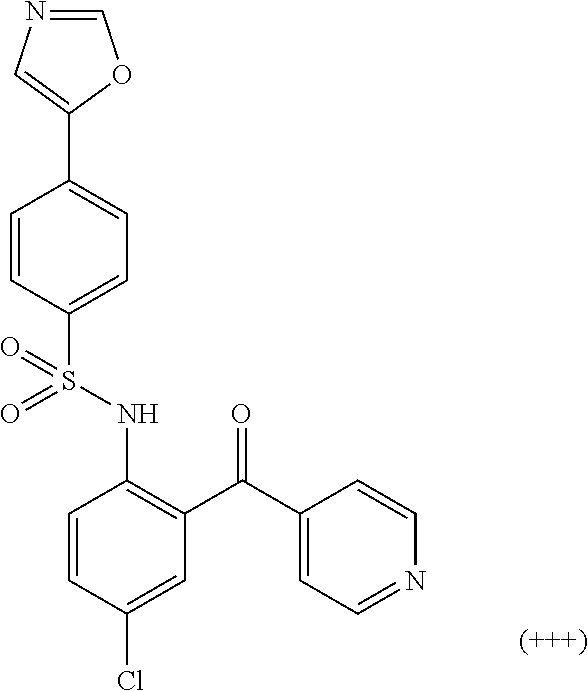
C1=CC(Cl)=CC(C(C2=CC=NC=C2)=O)=C1NS(C1=CC=C(C2=CN=CO2)C=C1)(=O)=O
